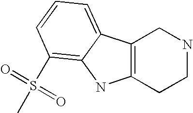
C12=C(CCNC1)NC1=C(S(C)(=O)=O)C=CC=C21
